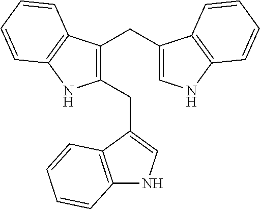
C1(CC2=CNC3=C2C=CC=C3)=C(CC2=CNC3=C2C=CC=C3)C2=C(N1)C=CC=C2
